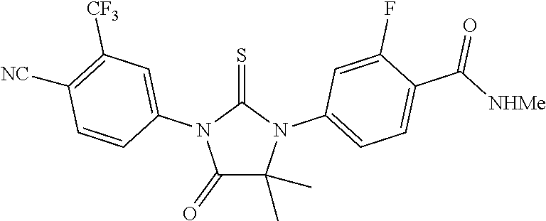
C1(=O)C(C)(C)N(C2=CC=C(C([NHMe])=O)C(F)=C2)C(=S)N1C1=CC([CF3])=C([NC])C=C1
